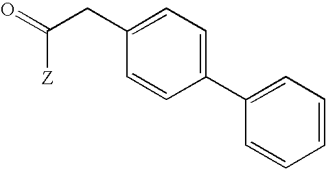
O=C([Z])CC1=CC=C(C2=CC=CC=C2)C=C1
